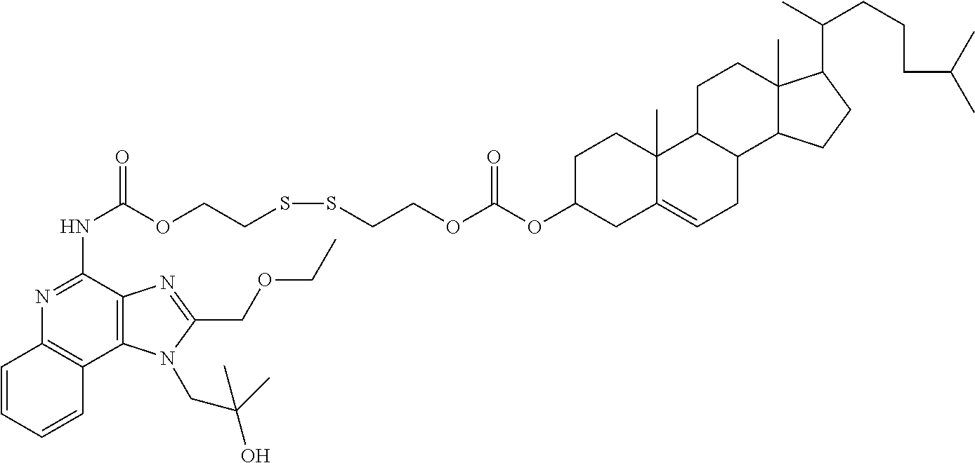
C1=CC=CC2=C1N=C(NC(OCCSSCCOC(OC1CC3=CCC4C(C3(C)CC1)CCC1(C)C4CCC1C(C)CCCC(C)C)=O)=O)C1=C2N(CC(O)(C)C)C(COCC)=N1
